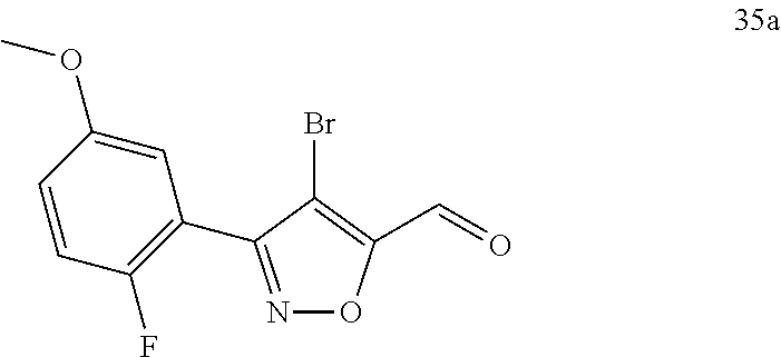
C1=CC(F)=C(C2=NOC(C=O)=C2Br)C=C1OC
